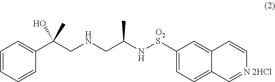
C1=CC=C(C(C)(CNCC(C)N[O2S]C2=CC=C3C=[N 2HCl]C=CC3=C2)O)C=C1
